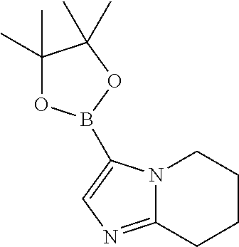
C12=NC=C(B3OC(C)(C)C(C)(C)O3)N1CCCC2
